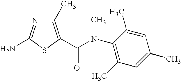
NC1=NC(C)=C(C(=O)N(C2=C(C)C=C(C)C=C2C)C)S1
